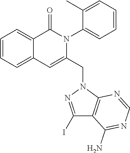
C1=CC=C2C(=C1)C(=O)N(C1=CC=CC=C1C)C(CN1N=C(I)C3=C1N=CN=C3N)=C2
